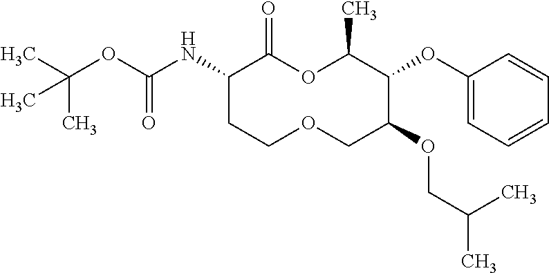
C1(NC(OC(C)(C)C)=O)CCOCC(OCC(C)C)C(OC2=CC=CC=C2)C(C)OC1=O
